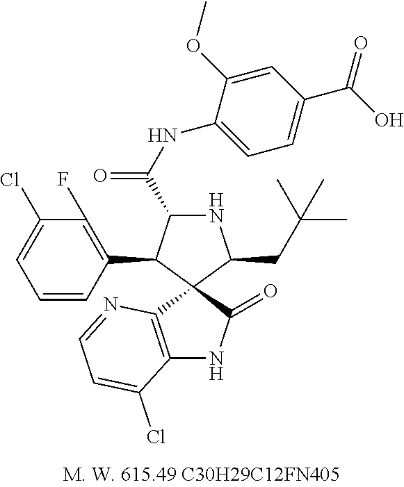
N1C(C(NC2=CC=C(C(=O)O)C=C2OC)=O)C(C2=C(F)C(Cl)=CC=C2)C2(C1CC(C)(C)C)C1=C(NC2=O)C(Cl)=CC=N1
